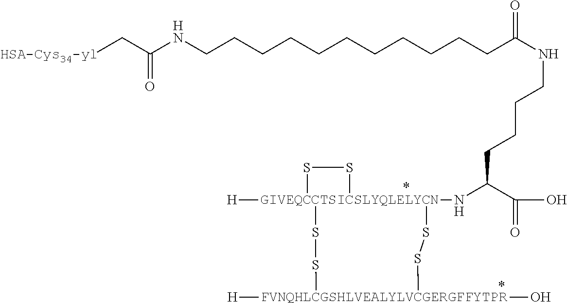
[HSA-Cys34-yl]CC(NCCCCCCCCCCCC(NCCCCC(N[GIVEQCCTSICSLYQLELYCN]12([H])(SS[FVNQHLCGSHLVEALYLVCGERGFFYTPR]([H])(O)SS1)SS2)C(O)=O)=O)=O
